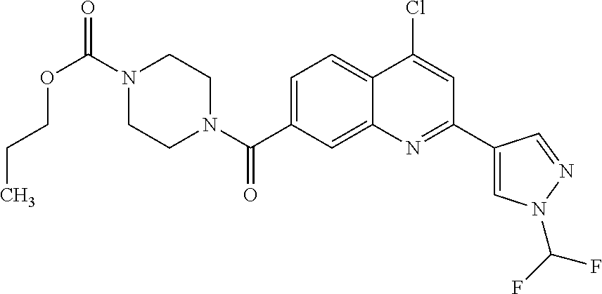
N1(C(OCCC)=O)CCN(C(=O)C2=CC=C3C(=C2)N=C(C2=CN(C(F)F)N=C2)C=C3Cl)CC1
